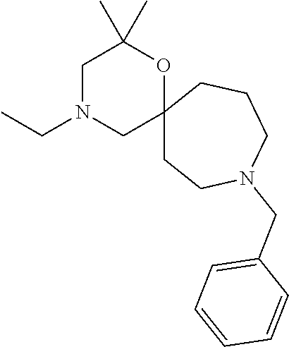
CCN1CC2(OC(C)(C)C1)CCN(CC1=CC=CC=C1)CCC2
